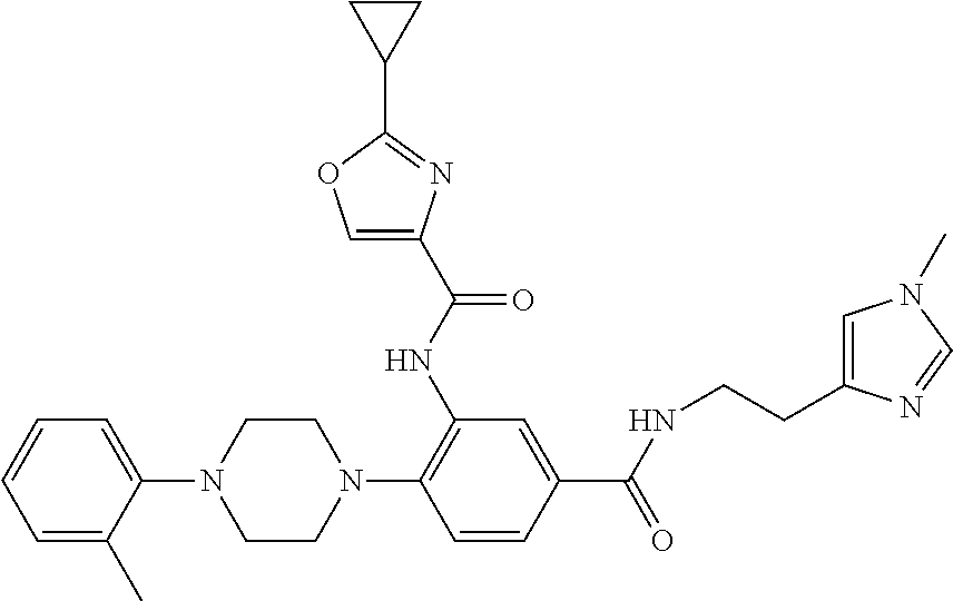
C1=CC(C(NCCC2=CN(C)C=N2)=O)=CC(NC(C2=COC(C3CC3)=N2)=O)=C1N1CCN(C2=CC=CC=C2C)CC1
